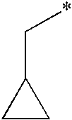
C1CC1C*
